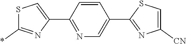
C1(C2=CSC(*)=N2)=NC=C(C2=NC([CN])=CS2)C=C1
